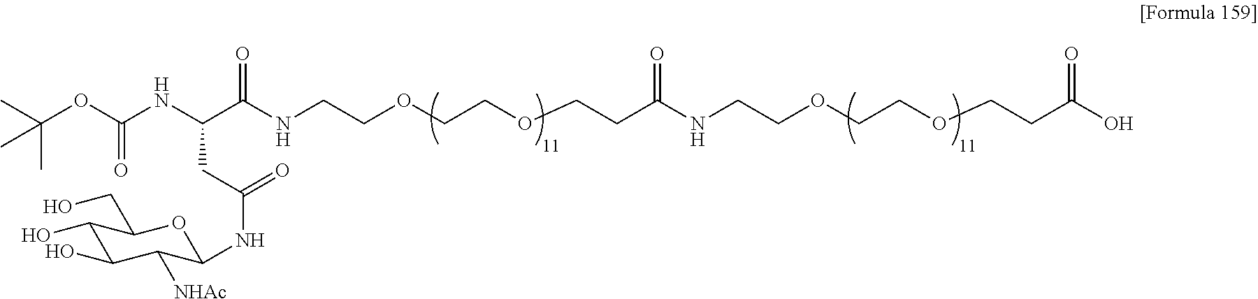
N(CCOCCOCCC(O)=O)C(CCOCCOCCNC(C(CC(NC1C([NHAc])C(O)C(O)C(CO)O1)=O)NC(OC(C)(C)C)=O)=O)=O
